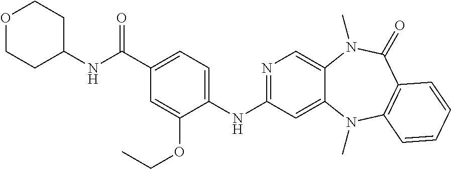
N1=C(NC2=CC=C(C(NC3CCOCC3)=O)C=C2OCC)C=C2C(=C1)N(C)C(=O)C1=C(N2C)C=CC=C1
